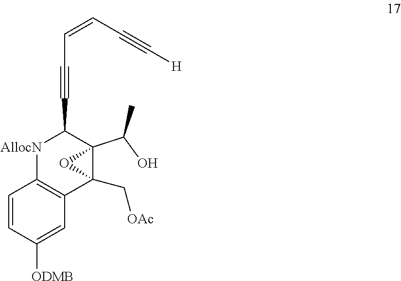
C(C=CC#C[H])#CC1C2(C(O)C)C(C[OAc])(C3=C([AllocN]1)C=CC([ODMB])=C3)O2
